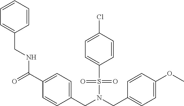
C(N(CC1=CC=C(OC)C=C1)S(=O)(=O)C1=CC=C(Cl)C=C1)C1=CC=C(C(=O)NCC2=CC=CC=C2)C=C1
